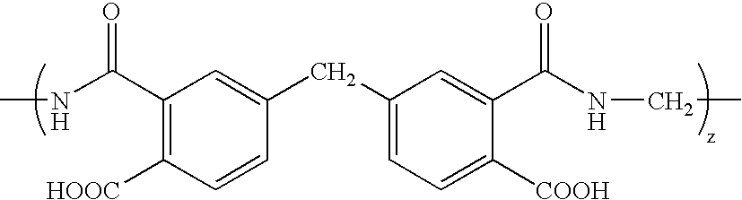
CNC(C1=C([HOOC])C=CC(CC2=CC=C([COOH])C(C(NCC)=O)=C2)=C1)=O
